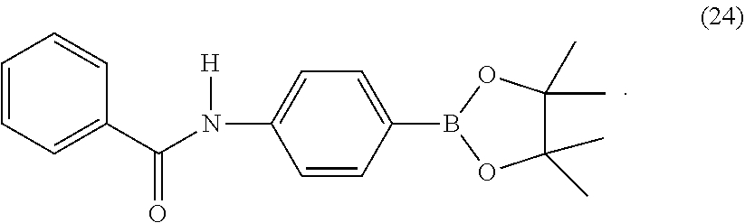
C1=CC=C(C(N(C2=CC=C(B3OC(C)(C)C(C)(C)O3)C=C2)[H])=O)C=C1
